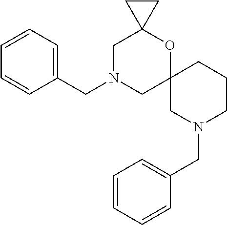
C1N(CC2=CC=CC=C2)CC2(OC13CC3)CN(CC1=CC=CC=C1)CCC2
